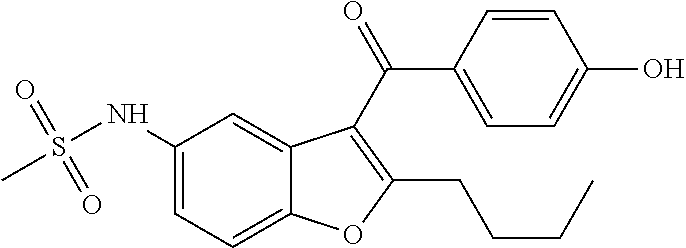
C1(NS(C)(=O)=O)=CC=C2C(=C1)C(C(=O)C1=CC=C(O)C=C1)=C(CCCC)O2
